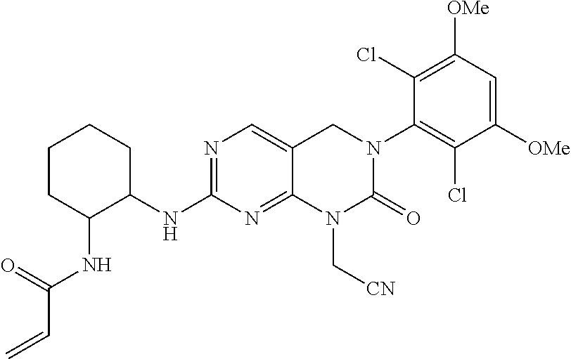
C1C(NC(C=C)=O)C(NC2=NC=C3C(=N2)N(C[CN])C(=O)N(C2=C(Cl)C([OMe])=CC([OMe])=C2Cl)C3)CCC1
